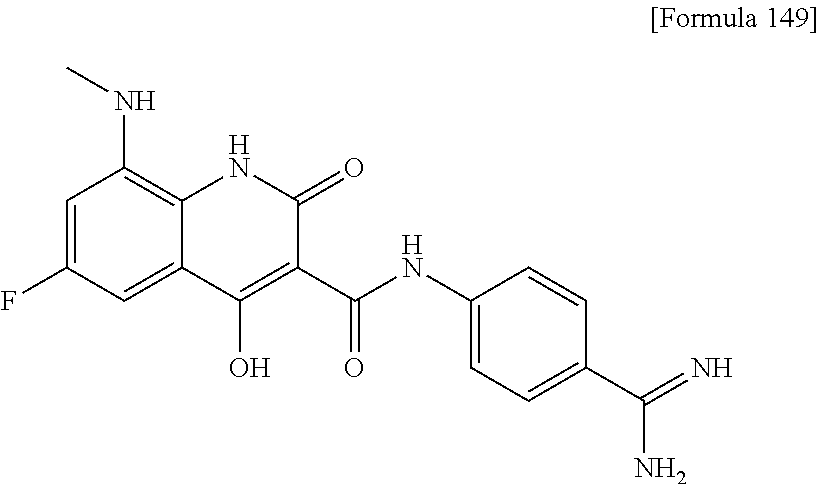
CNC1=C2C(=CC(F)=C1)C(O)=C(C(NC1=CC=C(C(=N)N)C=C1)=O)C(=O)N2
